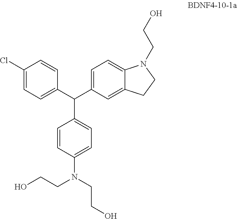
C1=C(C(C2=CC=C(Cl)C=C2)C2=CC=C3C(=C2)CCN3CCO)C=CC(N(CCO)CCO)=C1
